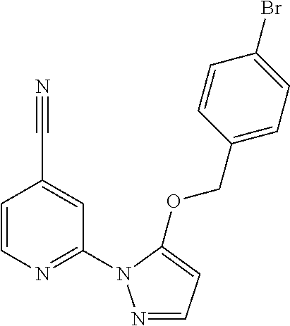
C1=CN=C(N2N=CC=C2OCC2=CC=C(Br)C=C2)C=C1C#N
